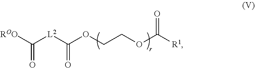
[ROO]C([L2]C(OCCOC([R1])=O)=O)=O
